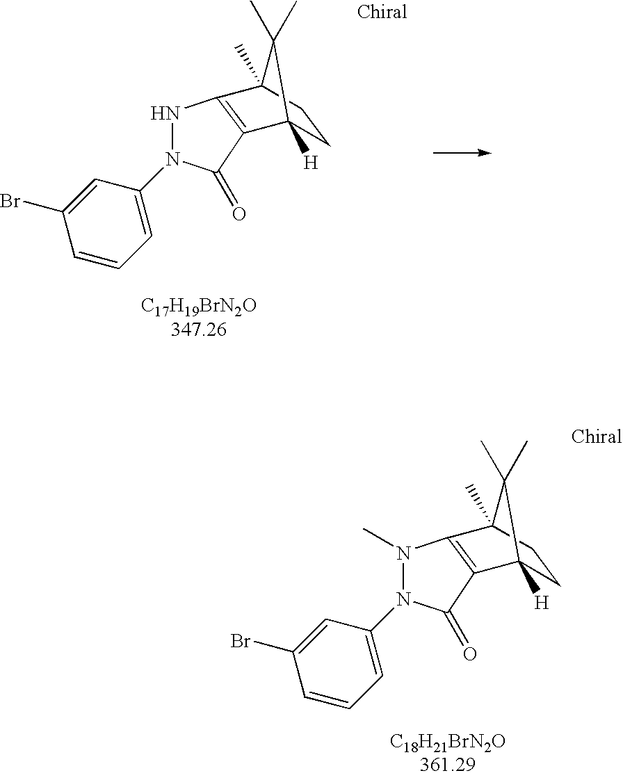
[C18H21BrN2O361.29].N1(C)N(C2=CC=CC(Br)=C2)C(=O)C2=C1C1(C)CCC2([H])C1(C)C.[C17H19BrN2O347.26].N1N(C2=CC=CC(Br)=C2)C(=O)C2=C1C1(C)CCC2([H])C1(C)C
